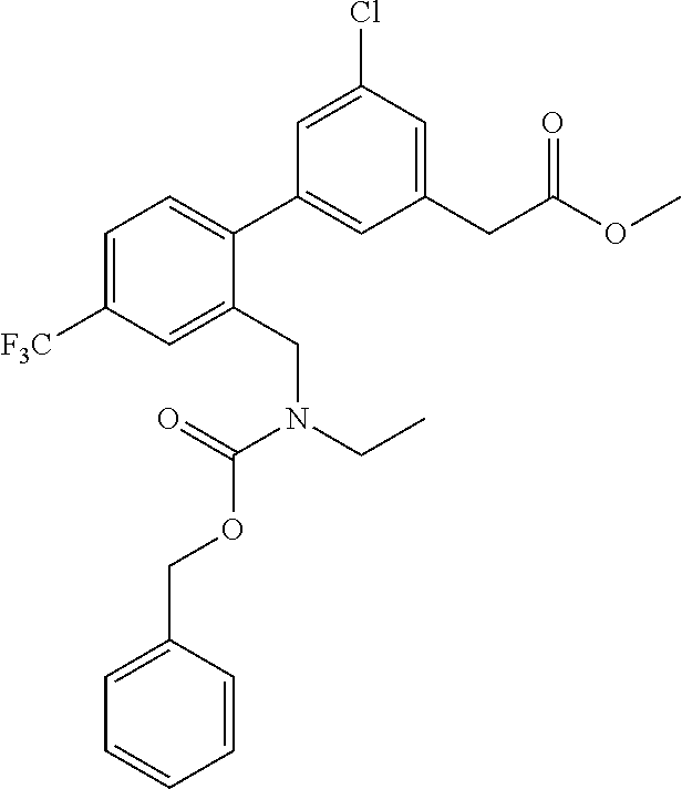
C1=C([F3C])C=C(CN(CC)C(=O)OCC2=CC=CC=C2)C(C2=CC(CC(OC)=O)=CC(Cl)=C2)=C1
